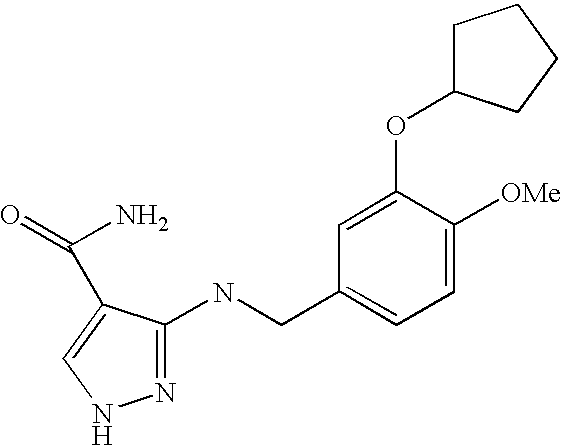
C1=C([OMe])C(OC2CCCC2)=CC(CNC2=NNC=C2C(N)=O)=C1
